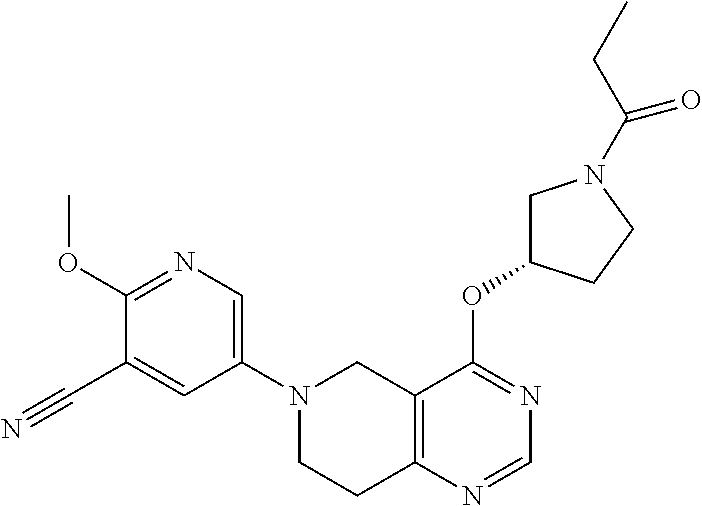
C12=C(N=CN=C1OC1CN(C(CC)=O)CC1)CCN(C1=CN=C(OC)C(C#N)=C1)C2
